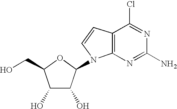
C1(O)C(O)C(N2C3=C(C=C2)C(Cl)=NC(N)=N3)OC1CO
